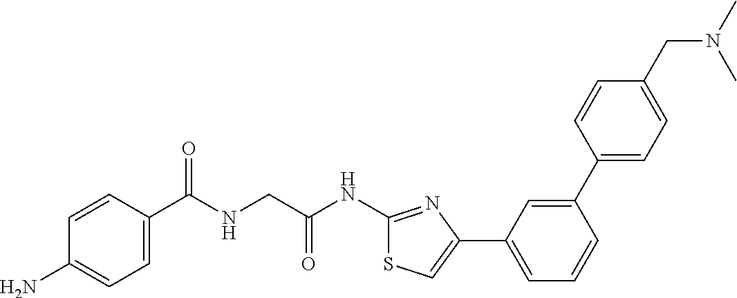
C1=CC(C(NCC(NC2=NC(C3=CC=CC(C4=CC=C(CN(C)C)C=C4)=C3)=CS2)=O)=O)=CC=C1N
